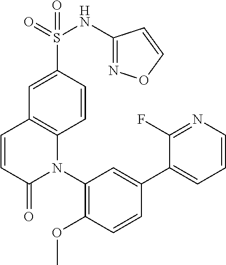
S(C1=CC2=C(C=C1)N(C1=C(OC)C=CC(C3=CC=CN=C3F)=C1)C(=O)C=C2)(=O)(=O)NC1=NOC=C1
